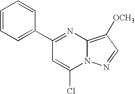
C1=CC=C(C2=NC3=C([OCH3])C=NN3C(Cl)=C2)C=C1
